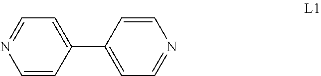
C1(C2=CC=NC=C2)=CC=NC=C1
